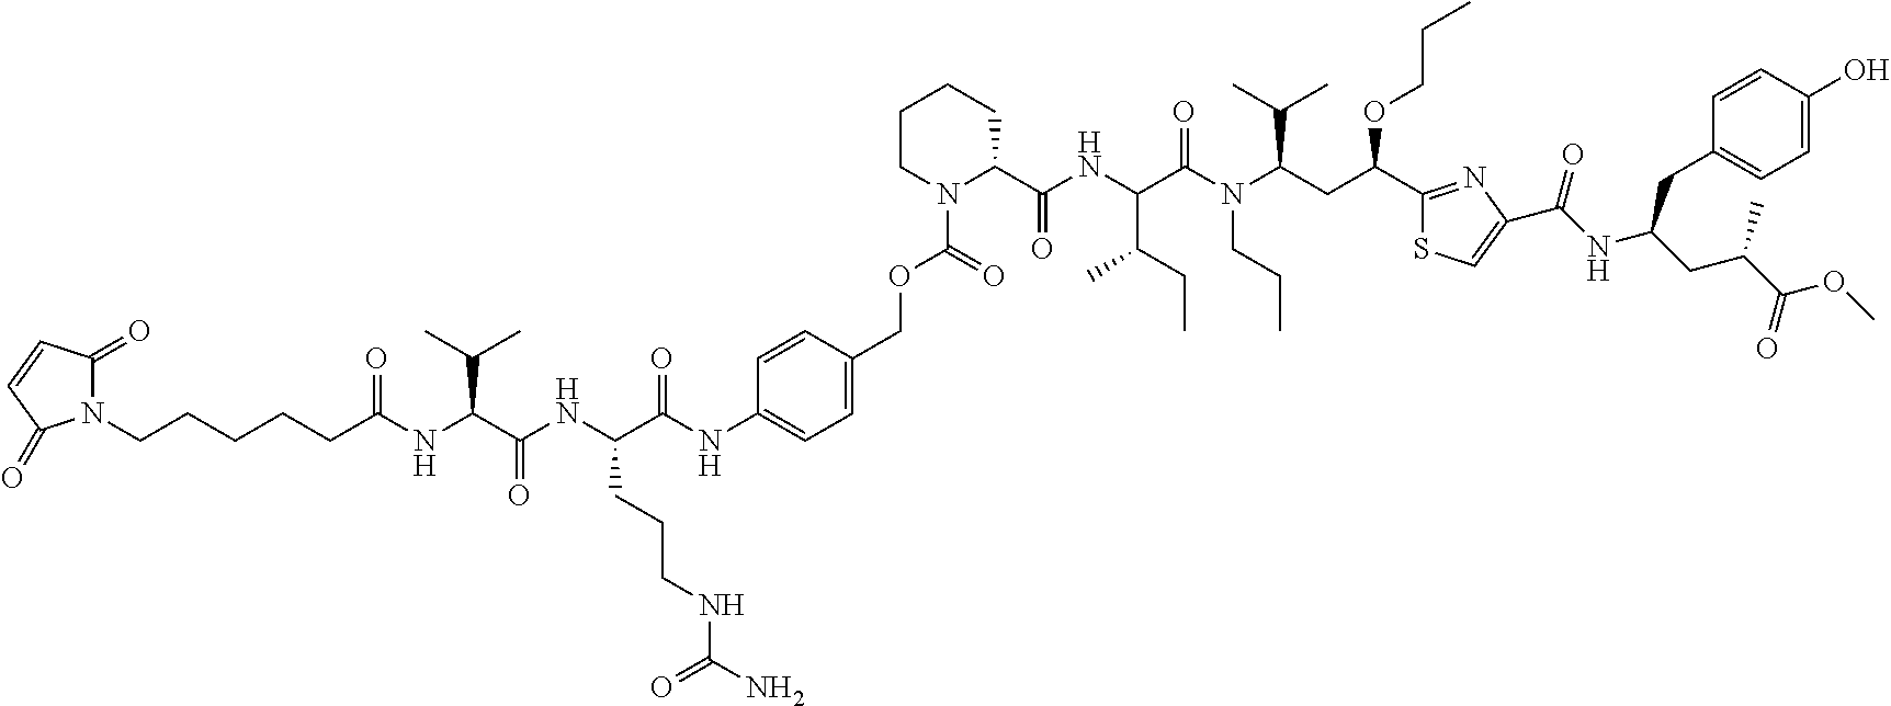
C1(=O)N(CCCCCC(NC(C(NC(CCCNC(N)=O)C(NC2=CC=C(COC(N3CCCCC3C(NC(C(N(C(C(C)C)CC(C3=NC(C(NC(CC(C(OC)=O)C)CC4=CC=C(O)C=C4)=O)=CS3)OCCC)CCC)=O)C(C)CC)=O)=O)C=C2)=O)=O)C(C)C)=O)C(=O)C=C1
